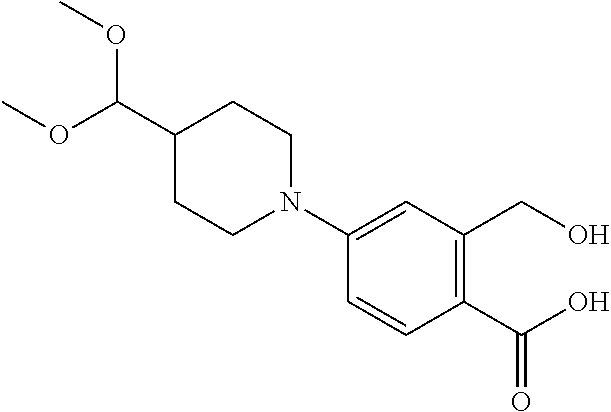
C1(N2CCC(C(OC)OC)CC2)=CC(CO)=C(C(O)=O)C=C1
